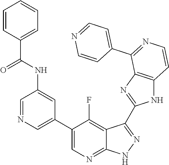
C1=NC=C(C2=CN=C3C(=C2F)C(C2=NC4=C(N2)C=CN=C4C2=CC=NC=C2)=N[N H]3)C=C1NC(C1=CC=CC=C1)=O
